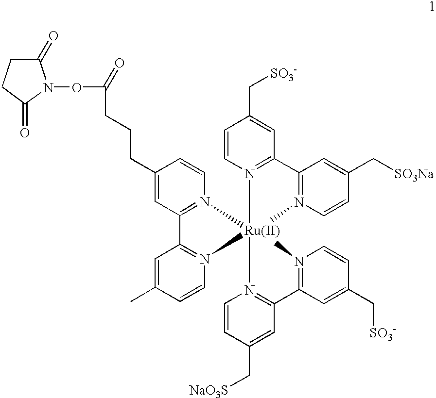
C1(=O)CCC(=O)N1OC(=O)CCCC1=CC2=N(C=C1)[Ru]13(N4=C2C=C(C)C=C4)(N2=C(C=C(C[SO3-])C=C2)C2=N1C=CC(C[SO3Na])=C2)N1=C(C=C(C[NaO3S])C=C1)C1=N3C=CC(C[SO3-])=C1
